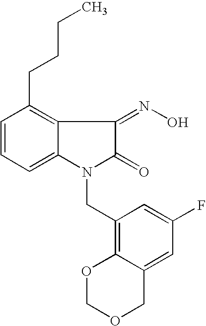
C1=CC=C2C(=C1CCCC)C(=NO)C(=O)N2CC1=C2C(=CC(F)=C1)COCO2
